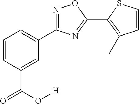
C1=CC(C(O[H])=O)=CC(C2=NOC(C3=C(C)C=CS3)=N2)=C1
